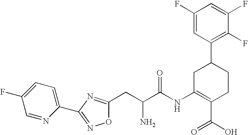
C1(C2=C(F)C(F)=CC(F)=C2)CC(NC(C(CC2=NC(C3=CC=C(F)C=N3)=NO2)N)=O)=C(C(O)=O)CC1
